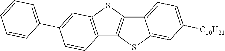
C12=C(SC3=C1SC1=CC([C10H21])=CC=C31)C=C(C1=CC=CC=C1)C=C2
